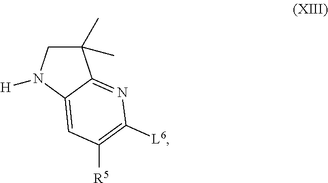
C1(C)(C)CN([H])C2=CC([R5])=C([L6])N=C12
